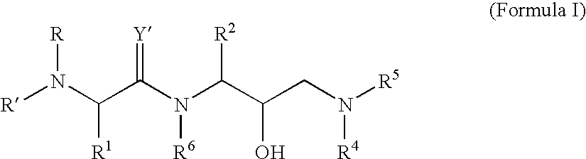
[R]N(C(C(N(C(C(CN([R5])[R4])O)[R2])[R6])=[Y])[R1])[R]
